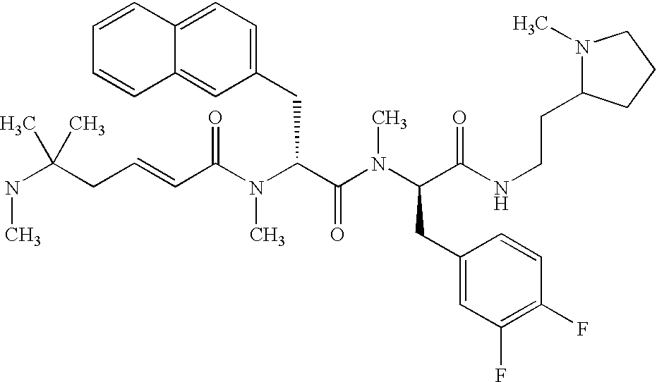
N(C(CC=CC(N(C(C(N(C(CC1=CC(F)=C(F)C=C1)C(NCCC1N(C)CCC1)=O)C)=O)CC1=CC=C2C(=C1)C=CC=C2)C)=O)(C)C)C
